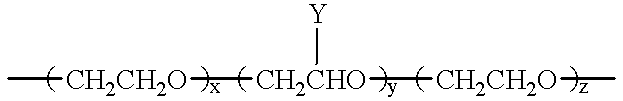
C[CH2CH2O][CH2CHO]([Y])[CH2CH2O]C
